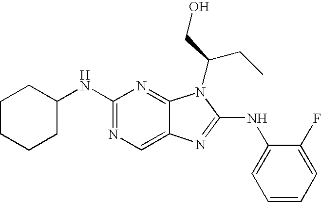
C1(NC2CCCCC2)=NC=C2C(=N1)N(C(CO)CC)C(NC1=CC=CC=C1F)=N2
